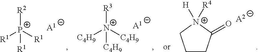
C1CC(=O)[N+]([H])([R4])C1.[A2].[C4H9][N+]([C4H9])([R3])[C4H9].[A1].[R1][P+]([R1])([R2])[R1].[A1]
